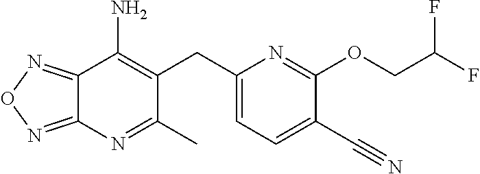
C12=NON=C1N=C(C)C(CC1=CC=C(C#N)C(OCC(F)F)=N1)=C2N
